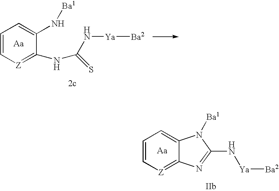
C1=C[Z]=C(NC(N[Ya][Ba2])=S)C(N[Ba1])=C1.C1=C[Z]=C2C(=C1)N([Ba1])C(N[Ya][Ba2])=N2
